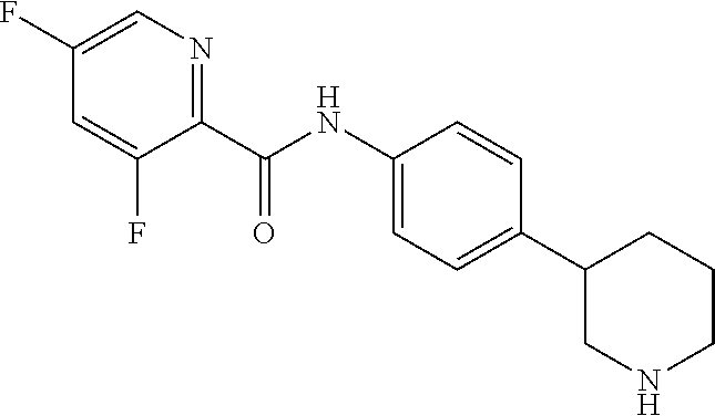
C1(NC(=O)C2=NC=C(F)C=C2F)=CC=C(C2CNCCC2)C=C1
